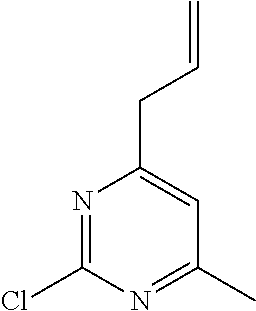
N1=C(Cl)N=C(C)C=C1CC=C
